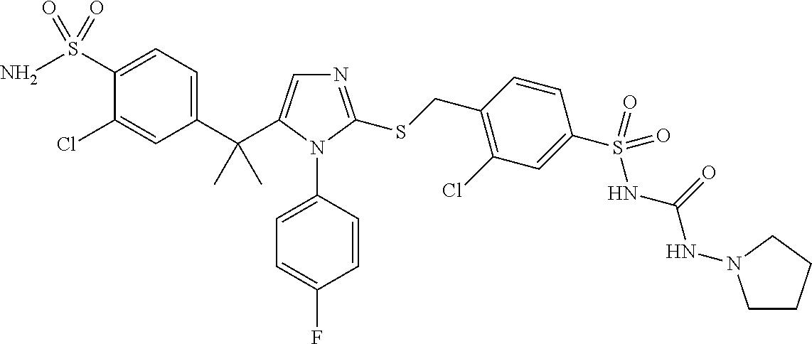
C1(C(C2=CN=C(SCC3=C(Cl)C=C(S(=O)(NC(=O)NN4CCCC4)=O)C=C3)N2C2=CC=C(F)C=C2)(C)C)=CC=C(S(N)(=O)=O)C(Cl)=C1
